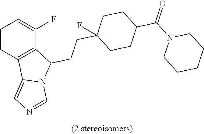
C1=CC2=C(C(F)=C1)C(CCC1(F)CCC(C(N3CCCCC3)=O)CC1)N1C2=CN=C1
